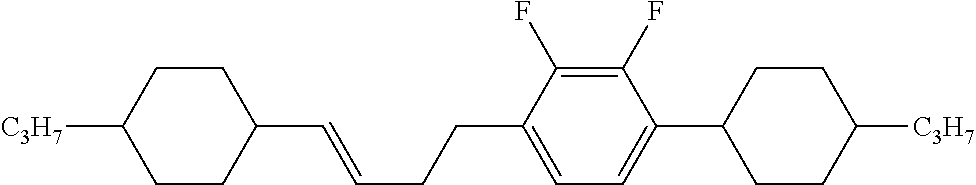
C1CC([C3H7])CCC1C=CCCC1=CC=C(C2CCC([C3H7])CC2)C(F)=C1F
